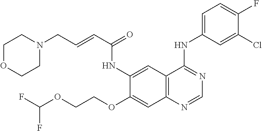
C12=C(N=CN=C1NC1=CC=C(F)C(Cl)=C1)C=C(OCCOC(F)F)C(NC(C=CCN1CCOCC1)=O)=C2
